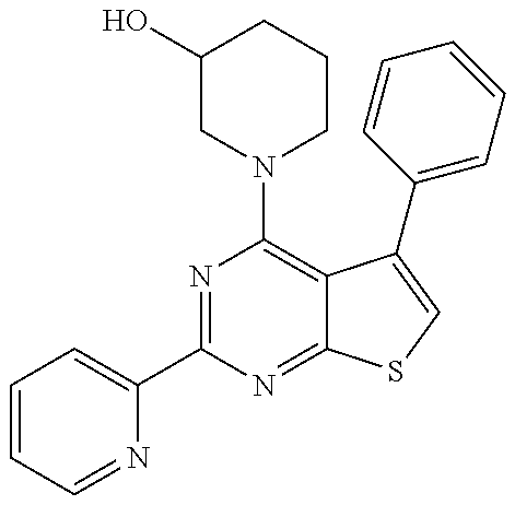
N1=C(C2=CC=CC=N2)N=C2C(=C1N1CCCC(O)C1)C(C1=CC=CC=C1)=CS2
